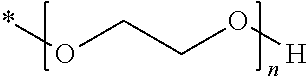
*OCCO[H]
